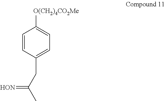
C1=CC(CC(C)=[HON])=CC=C1[O(CH2)4CO2Me]
